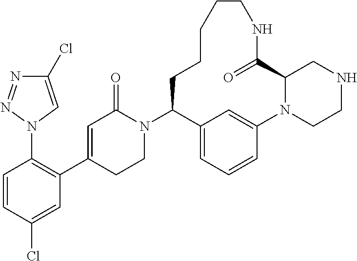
N1(C2C3=CC=CC(=C3)N3C(C(=O)NCCCCC2)CNCC3)C(=O)C=C(C2=C(N3C=C(Cl)N=N3)C=CC(Cl)=C2)CC1
